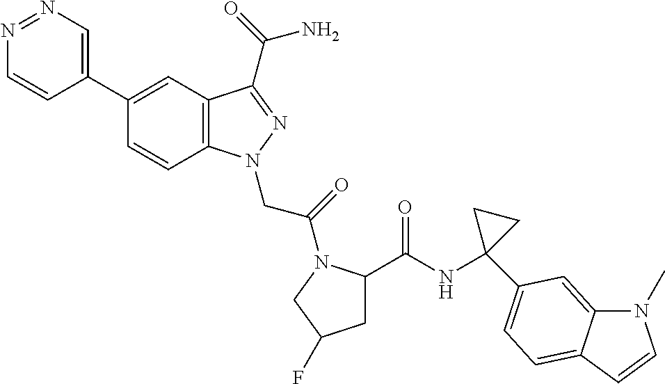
N1=NC=C(C2=CC3=C(C=C2)N(CC(=O)N2C(C(=O)NC4(C5=CC=C6C(=C5)N(C)C=C6)CC4)CC(F)C2)N=C3C(=O)N)C=C1
